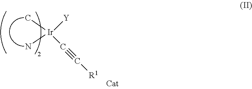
C[Ir](C#C[R1])([Y])N
